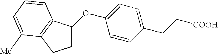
C1C(OC2=CC=C(CC[COOH])C=C2)C2=C(C1)C([Me])=CC=C2
